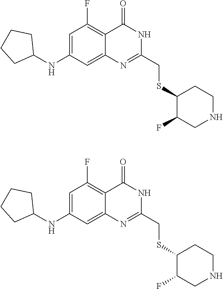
C1(CSC2C(F)CNCC2)=NC2=CC(NC3CCCC3)=CC(F)=C2C(=O)N1.N1=C(CSC2C(F)CNCC2)NC(=O)C2=C(F)C=C(NC3CCCC3)C=C12
